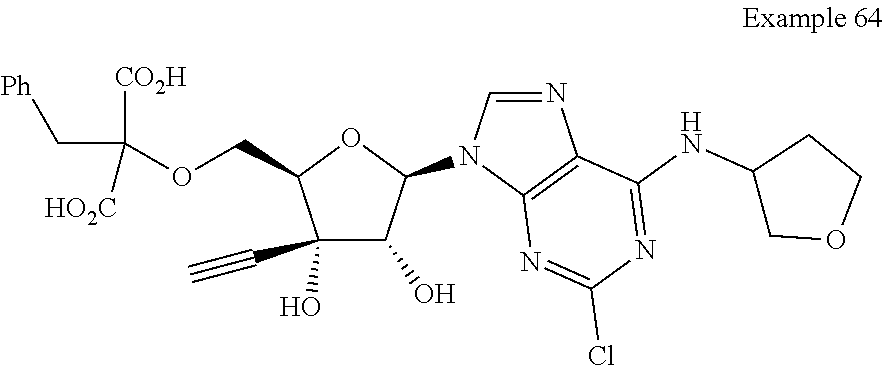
C1=NC2=C(N1C1OC(COC([CO2H])(C[Ph])[HO2C])C(O)(C#C)C1O)N=C(Cl)N=C2NC1COCC1
